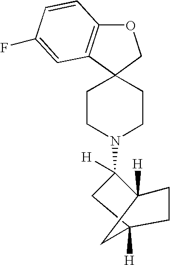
O1C2=C(C3(C1)CCN(C1([H])CC4([H])CC1([H])CC4)CC3)C=C(F)C=C2
